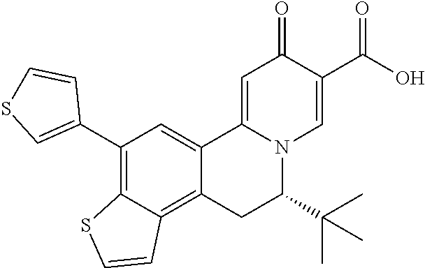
C12=CC(C3=CSC=C3)=C3C(=C1CC(C(C)(C)C)N1C2=CC(=O)C(C(O)=O)=C1)C=CS3
